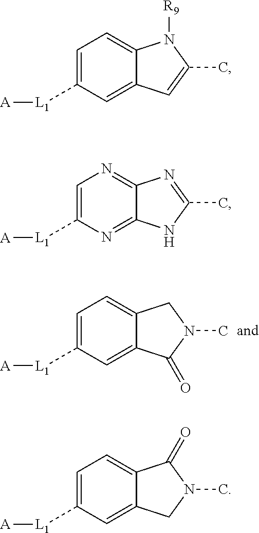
C1=C([L1][A])C=C2C(=C1)CN(C)C2=O.C1=C([L1][A])C=C2C(=C1)N([R9])C(C)=C2.C1=C([L1][A])N=C2C(=N1)N=C(C)N2.C1=C([L1][A])C=C2C(=C1)C(=O)N(C)C2
